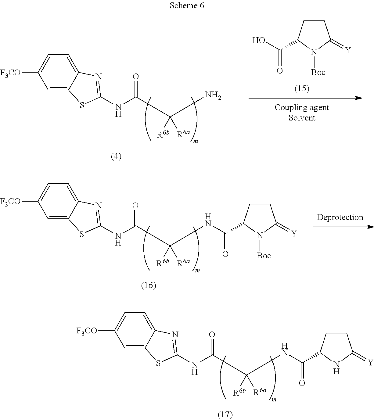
C1=C2C(=CC=C1[F3CO])N=C(NC(=O)C([R6a])([R6b])N)S2.OC(=O)C1CCC(=[Y])N1[Boc].C1=C2C(=CC=C1[F3CO])N=C(NC(=O)C([R6a])([R6b])NC(=O)C1CCC(=[Y])N1[Boc])S2.C1=C2C(=CC=C1[F3CO])N=C(NC(=O)C([R6a])([R6b])NC(=O)C1CCC(=[Y])N1)S2
